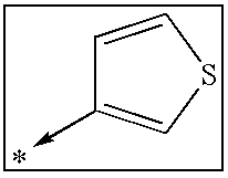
C1=CSC=C1->C
